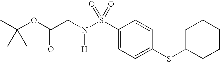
C1(S(N(CC(OC(C)(C)C)=O)[H])(=O)=O)=CC=C(SC2CCCCC2)C=C1
